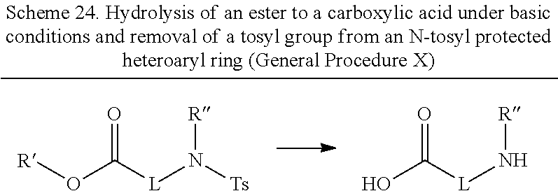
[R]OC([L]N([Ts])[R])=O.OC([L]N[R])=O
